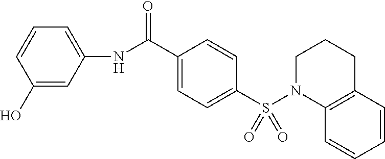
N(C(C1=CC=C(S(N2C3=C(CCC2)C=CC=C3)(=O)=O)C=C1)=O)C1=CC=CC(O)=C1
